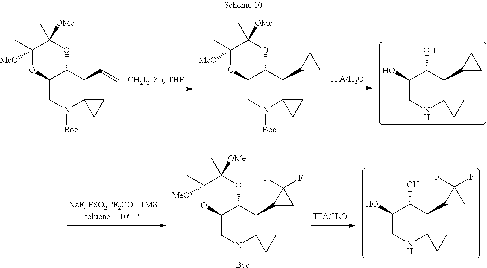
C1(C)([MeO])OC2C(OC1(C)[OMe])C(C=C)C1(N([Boc])C2)CC1.C1(C)([MeO])OC2C(OC1(C)[OMe])C(C1CC1(F)F)C1(N([Boc])C2)CC1.OC1C(O)C(C2CC2(F)F)C2(NC1)CC2.OC1C(O)C(C2CC2)C2(NC1)CC2.C1(C)([MeO])OC2C(OC1(C)[OMe])C(C1CC1)C1(N([Boc])C2)CC1
